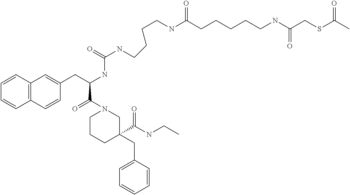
C12=C(C=CC(CC(NC(NCCCCNC(=O)CCCCCNC(CSC(C)=O)=O)=O)C(N3CCCC(CC4=CC=CC=C4)(C(NCC)=O)C3)=O)=C1)C=CC=C2
